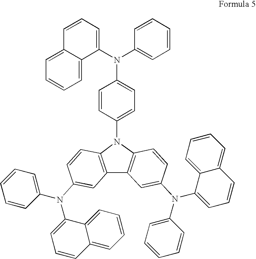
C12=C(C3=C(N1C1=CC=C(N(C4=CC=CC5=CC=CC=C54)C4=CC=CC=C4)C=C1)C=CC(N(C1=CC=CC=C1)C1=CC=CC4=CC=CC=C14)=C3)C=C(N(C1=CC=CC3=CC=CC=C13)C1=CC=CC=C1)C=C2
